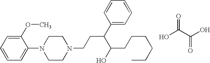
C1(OC)=CC=CC=C1N1CCN(CCC(C2=CC=CC=C2)C(O)CCCCCC)CC1.OC(C(O)=O)=O
